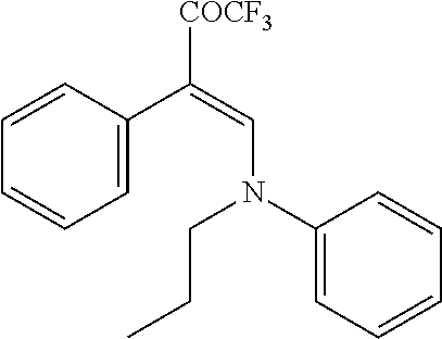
C1=C(C(=CN(C2=CC=CC=C2)CCC)[COCF3])C=CC=C1
